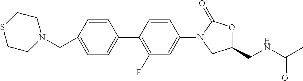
C1=C(CN2CCSCC2)C=CC(C2=C(F)C=C(N3CC(CNC(C)=O)OC3=O)C=C2)=C1
